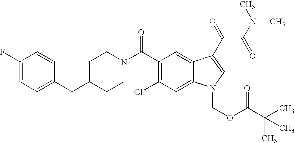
C1(F)=CC=C(CC2CCN(C(C3=C(Cl)C=C4C(=C3)C(C(C(N(C)C)=O)=O)=CN4COC(=O)C(C)(C)C)=O)CC2)C=C1
